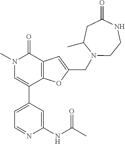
C1=C(C2=CN(C)C(=O)C3=C2OC(CN2CCNC(=O)CC2C)=C3)C=C(NC(C)=O)N=C1
